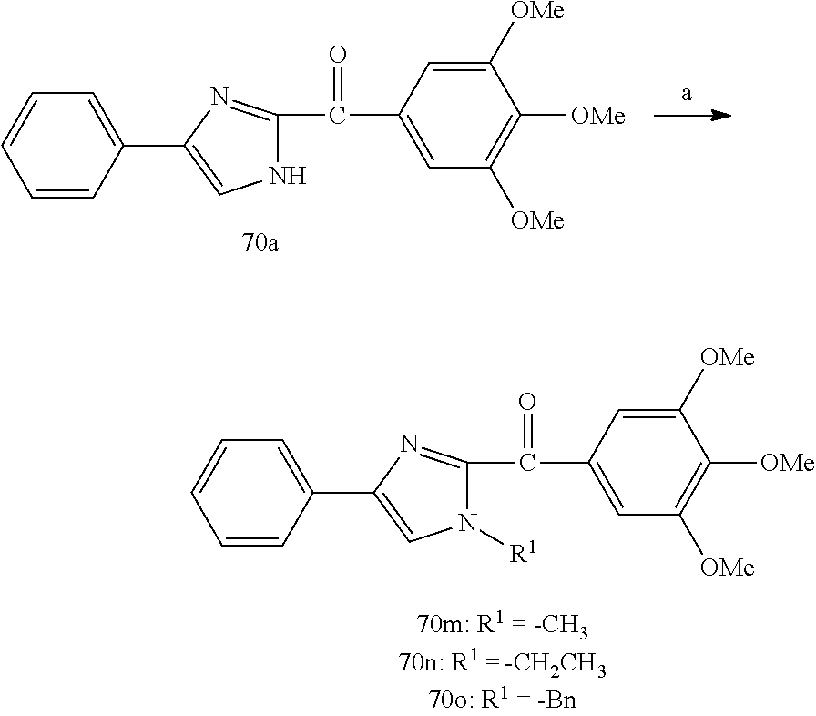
C1([OMe])=CC(C(C2=NC(C3=CC=CC=C3)=CN2)=O)=CC([OMe])=C1[OMe].C1([OMe])=CC(C(C2=NC(C3=CC=CC=C3)=CN2[R1])=O)=CC([OMe])=C1[OMe]
